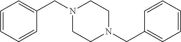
C1=CC=CC(CN2CCN(CC3=CC=CC=C3)CC2)=C1
